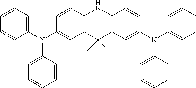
C1=CC2=C(C=C1N(C1=CC=CC=C1)C1=CC=CC=C1)C(C)(C)C1=C(N2)C=CC(N(C2=CC=CC=C2)C2=CC=CC=C2)=C1
